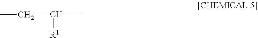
C(C([R1])C)C
